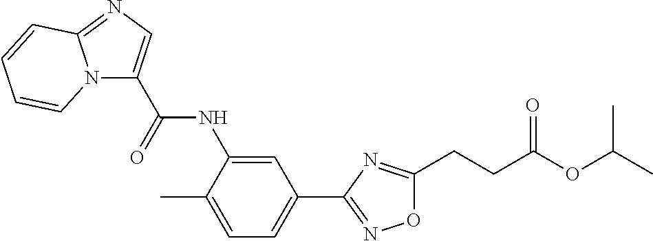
C(NC1=CC(C2=NOC(CCC(OC(C)C)=O)=N2)=CC=C1C)(=O)C1=CN=C2N1C=CC=C2
